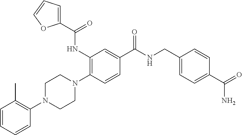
C1=CC=CC(N2CCN(C3=C(NC(C4=CC=CO4)=O)C=C(C(NCC4=CC=C(C(=O)N)C=C4)=O)C=C3)CC2)=C1C
